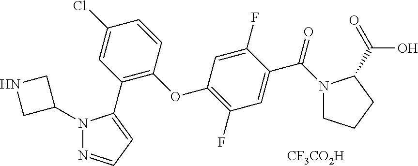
N1CC(N2N=CC=C2C2=C(OC3=C(F)C=C(C(N4CCCC4C(=O)O)=O)C(F)=C3)C=CC(Cl)=C2)C1.[CF3CO2H]
